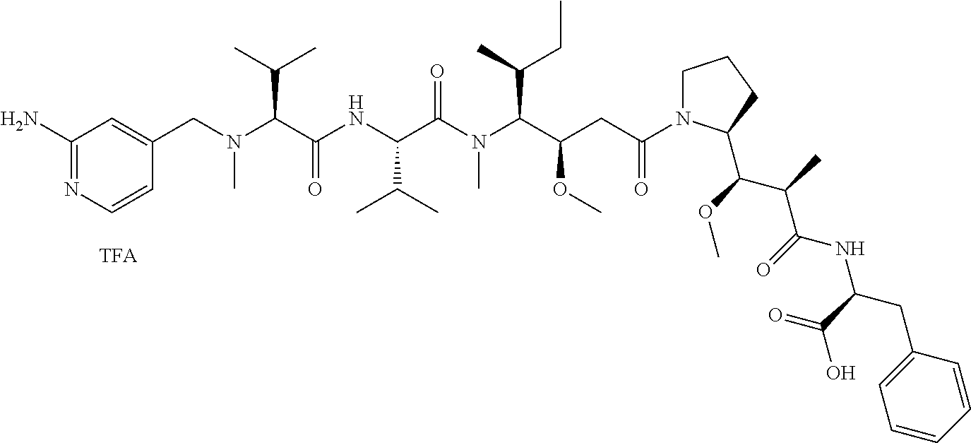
C1(N)=NC=CC(CN(C(C(NC(C(N(C(C(CC(=O)N2CCCC2C(OC)C(C)C(=O)NC(CC2=CC=CC=C2)C(=O)O)OC)C(C)CC)C)=O)C(C)C)=O)C(C)C)C)=C1.[TFA]
